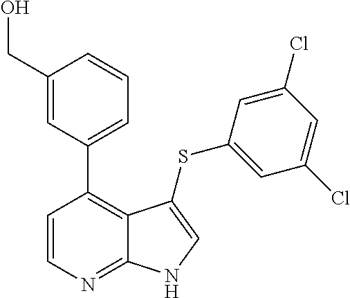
C1(CO)=CC(C2=C3C(=NC=C2)NC=C3SC2=CC(Cl)=CC(Cl)=C2)=CC=C1
